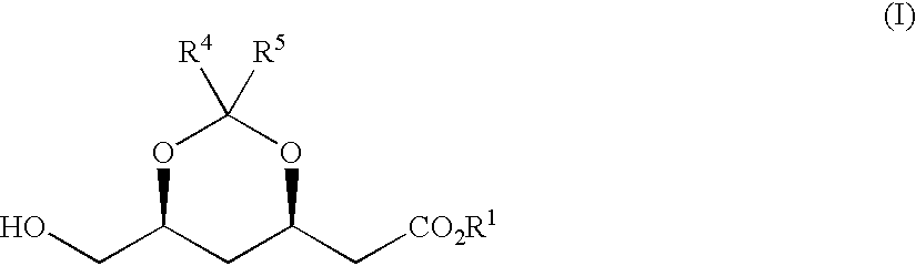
O1C(CO)CC(C[CO2R1])OC1([R4])[R5]
